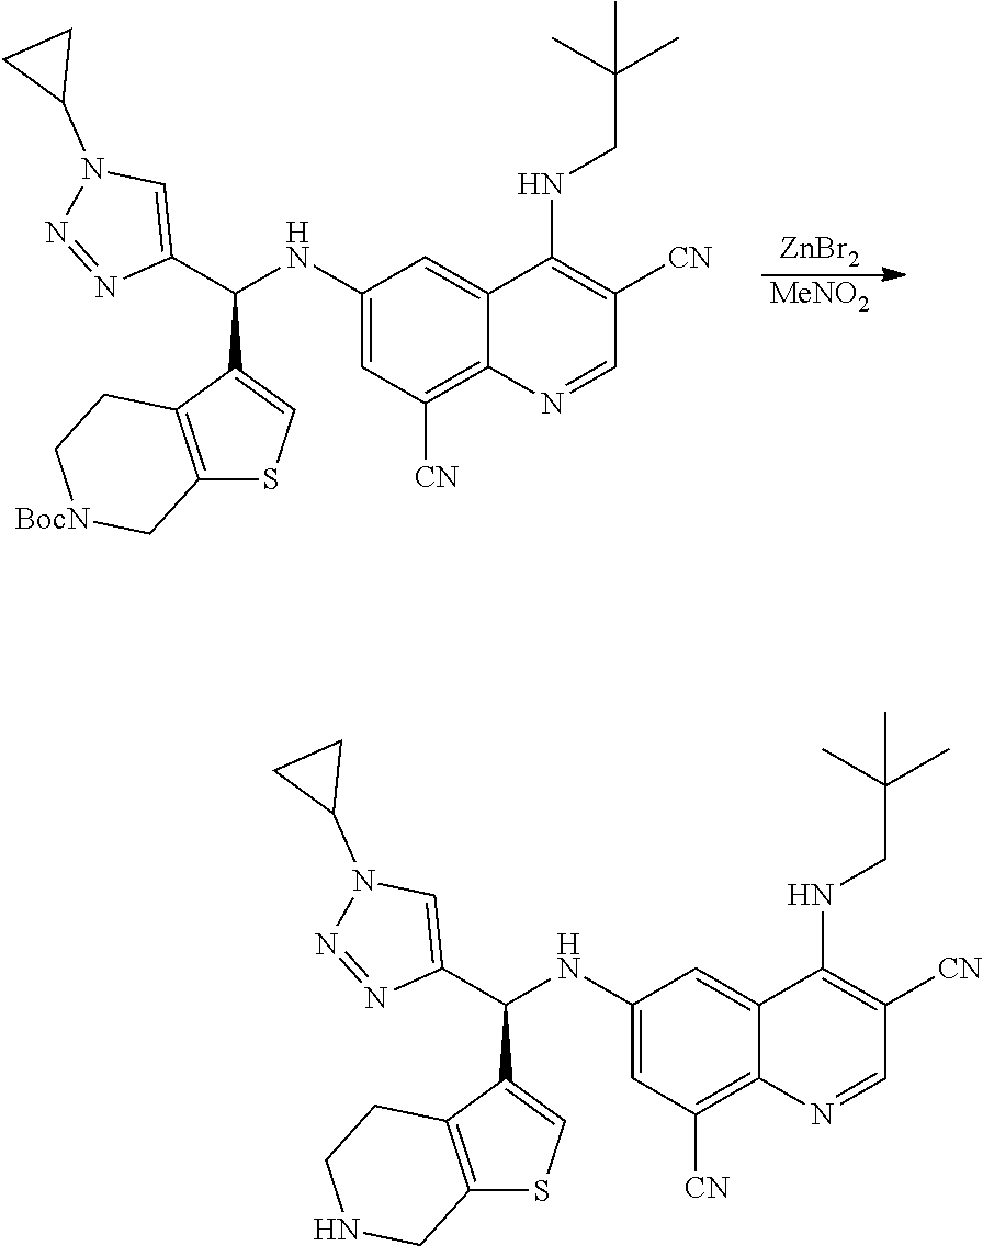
[ZnBr2].[MeNO2].C1(C(C2=CN(C3CC3)N=N2)NC2=CC([CN])=C3C(=C2)C(NCC(C)(C)C)=C([CN])C=N3)=CSC2=C1CC[BocN]C2.C1(C(C2=CN(C3CC3)N=N2)NC2=CC([CN])=C3C(=C2)C(NCC(C)(C)C)=C([CN])C=N3)=CSC2=C1CCNC2
